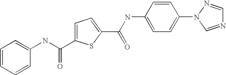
C1=C(C(NC2=CC=CC=C2)=O)SC(C(NC2=CC=C(N3C=NC=N3)C=C2)=O)=C1
